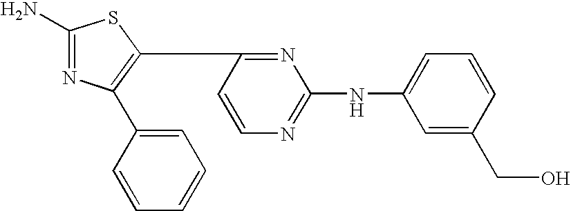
C1=C(C2=C(C3=NC(NC4=CC=CC(CO)=C4)=NC=C3)SC(N)=N2)C=CC=C1
